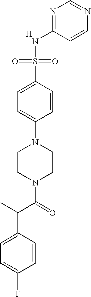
C1(N2CCN(C(=O)C(C)C3=CC=C(F)C=C3)CC2)=CC=C(S(=O)(=O)NC2=NC=NC=C2)C=C1.[H]
